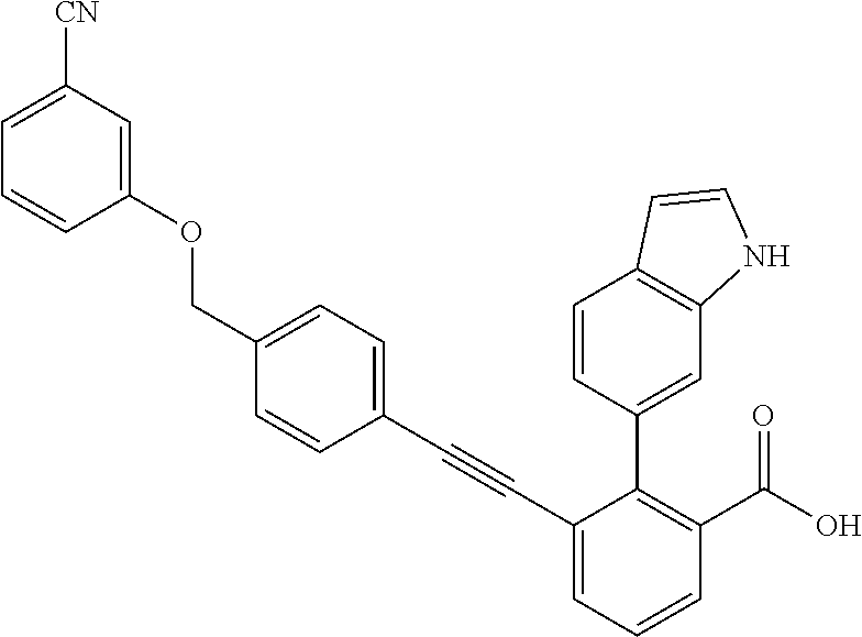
C1(COC2=CC([CN])=CC=C2)=CC=C(C#CC2=CC=CC(C(O)=O)=C2C2=CC3=C(C=C2)C=CN3)C=C1
